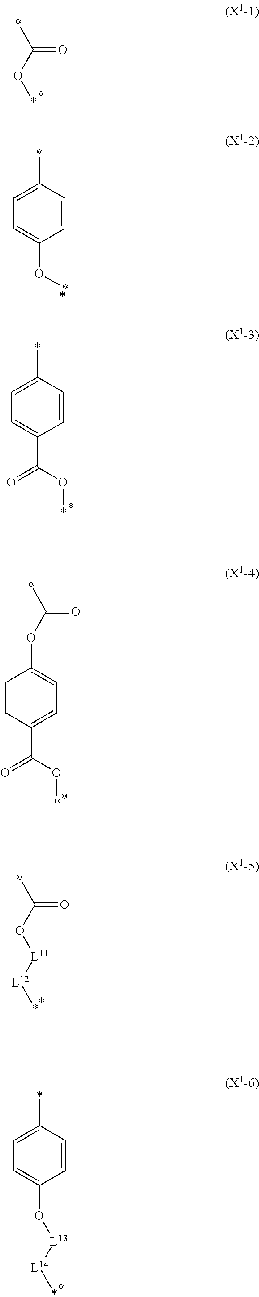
O(C1=CC=C(*)C=C1)*.*C(O*)=O.C(C1=CC=C(*)C=C1)(O*)=O.C(C1=CC=C(OC(*)=O)C=C1)(O*)=O.O(C(*)=O)[L11][L12]*.O(C1=CC=C(*)C=C1)[L13][L14]*
